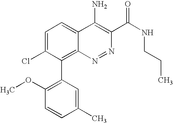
C1=C(Cl)C(C2=C(OC)C=CC(C)=C2)=C2C(=C1)C(N)=C(C(NCCC)=O)N=N2
